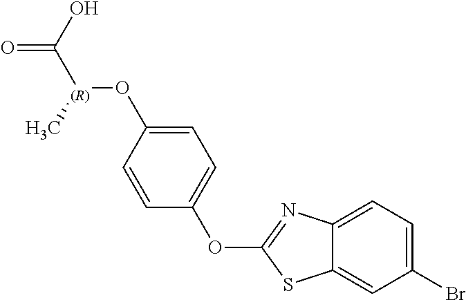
C1=CC(O[(R)](C(=O)O)C)=CC=C1OC1=NC2=CC=C(Br)C=C2S1
